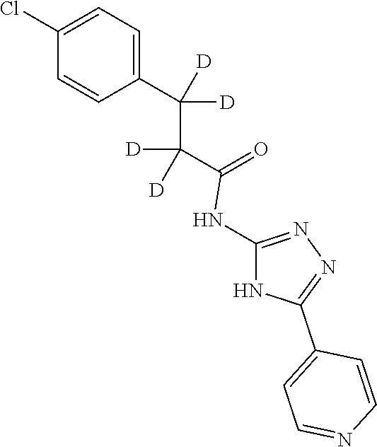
C1=C(C(C(C(=O)NC2=NN=C(C3=CC=NC=C3)N2)([D])[D])([D])[D])C=CC(Cl)=C1
